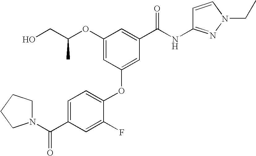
OCC(OC1=CC(OC2=CC=C(C(N3CCCC3)=O)C=C2F)=CC(C(NC2=NN(CC)C=C2)=O)=C1)C
